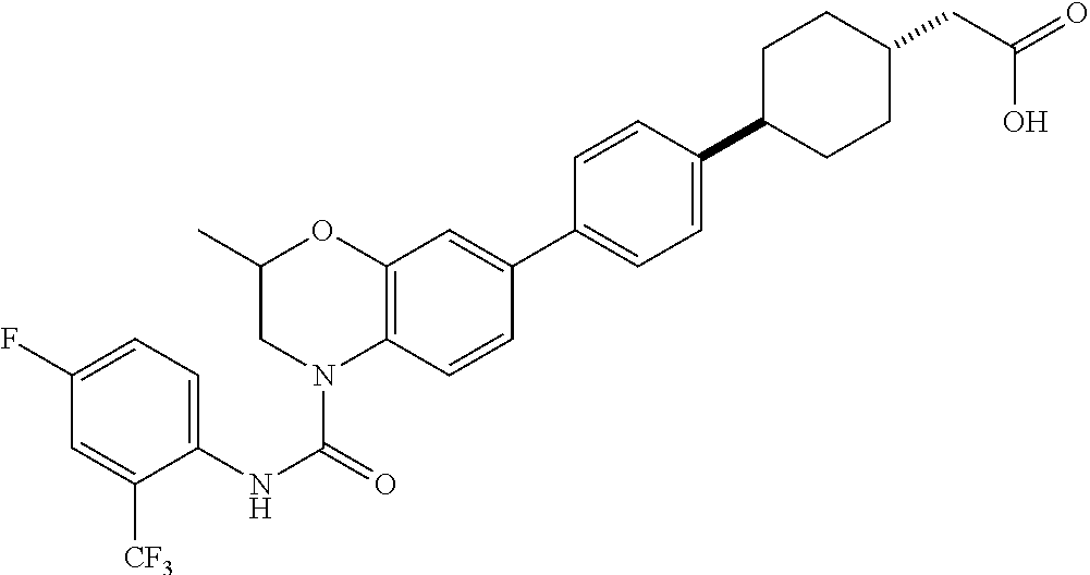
C1(NC(=O)N2C3=C(OC(C)C2)C=C(C2=CC=C(C4CCC(CC(=O)O)CC4)C=C2)C=C3)=CC=C(F)C=C1[CF3]
